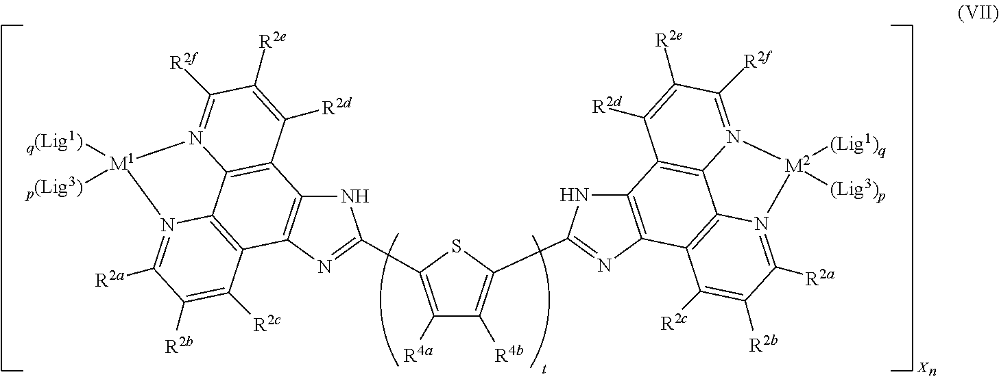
[X].N1C2=C(N=C1C1=C([R4a])C([R4b])=C(C3=NC4=C(N3)C3=C5C6=C4C([R2c])=C([R2b])C([R2a])=N6[M2]([(Lig1)q])([(Lig3)p])N5=C([R2f])C([R2e])=C3[R2d])S1)C1=C3C4=C2C([R2d])=C([R2e])C([R2f])=N4[M1]([q(Lig1)])([p(Lig3)])N3=C([R2a])C([R2b])=C1[R2c]
